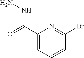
C1(C(=O)NN)=CC=CC(Br)=N1
